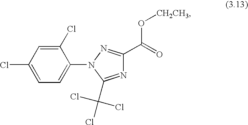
C1=C(Cl)C=C(Cl)C(N2N=C(C(=O)O[CH2CH3])N=C2C(Cl)(Cl)Cl)=C1
